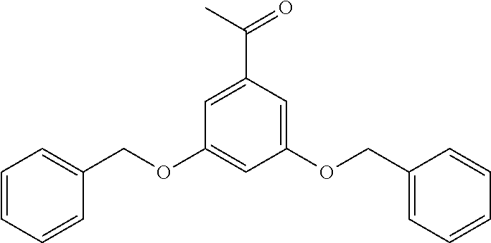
C1(OCC2=CC=CC=C2)=CC(C(=O)C)=CC(OCC2=CC=CC=C2)=C1
